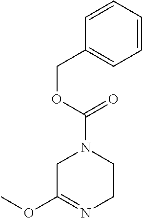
N1(C(=O)OCC2=CC=CC=C2)CC(OC)=NCC1
